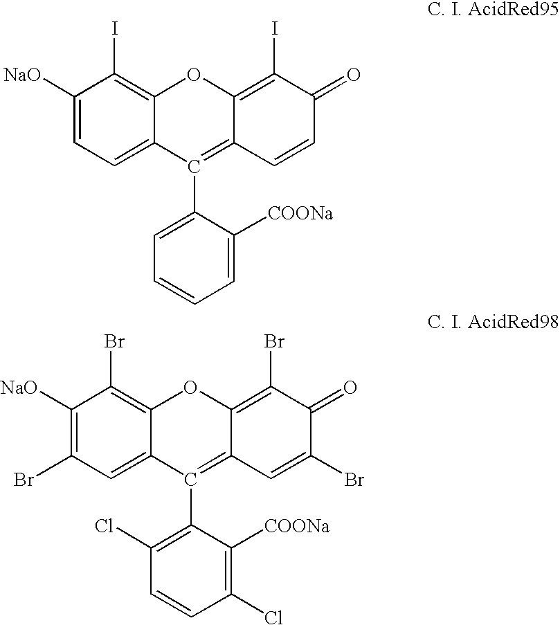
C1([NaO])=CC=C2C(=C1I)OC1=C(I)C(=O)C=CC1=C2C1=CC=CC=C1[COONa].C1([NaO])=C(Br)C=C2C(=C1Br)OC1=C(Br)C(=O)C(Br)=CC1=C2C1=C(Cl)C=CC(Cl)=C1[COONa]
